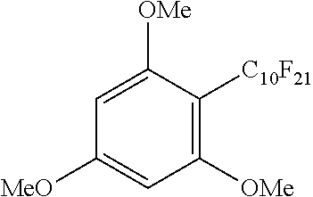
C1=C([OMe])C([C10F21])=C([OMe])C=C1[MeO]
